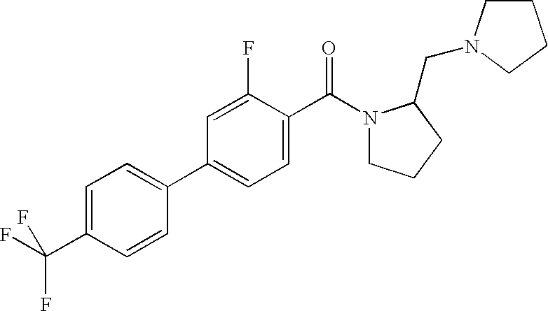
C1=C(C(F)(F)F)C=CC(C2=CC=C(C(N3CCCC3CN3CCCC3)=O)C(F)=C2)=C1
